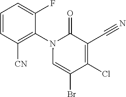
C(C1=C(Cl)C(Br)=CN(C2=C([CN])C=CC=C2F)C1=O)#N
